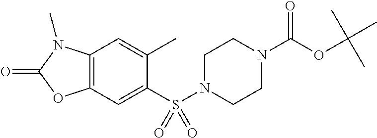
C1(C)=CC2=C(C=C1S(N1CCN(C(OC(C)(C)C)=O)CC1)(=O)=O)OC(=O)N2C
